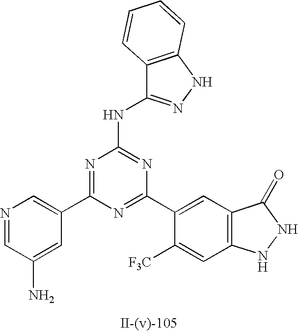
C12=C(NN=C1NC1=NC(C3=CC4=C(C=C3[F3C])NNC4=O)=NC(C3=CN=CC(N)=C3)=N1)C=CC=C2
